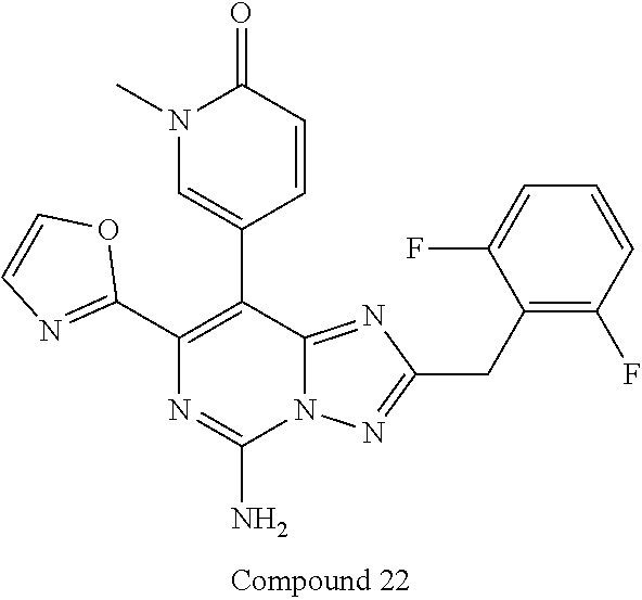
C1(N)=NC(C2=NC=CO2)=C(C2=CN(C)C(=O)C=C2)C2=NC(CC3=C(F)C=CC=C3F)=NN12
